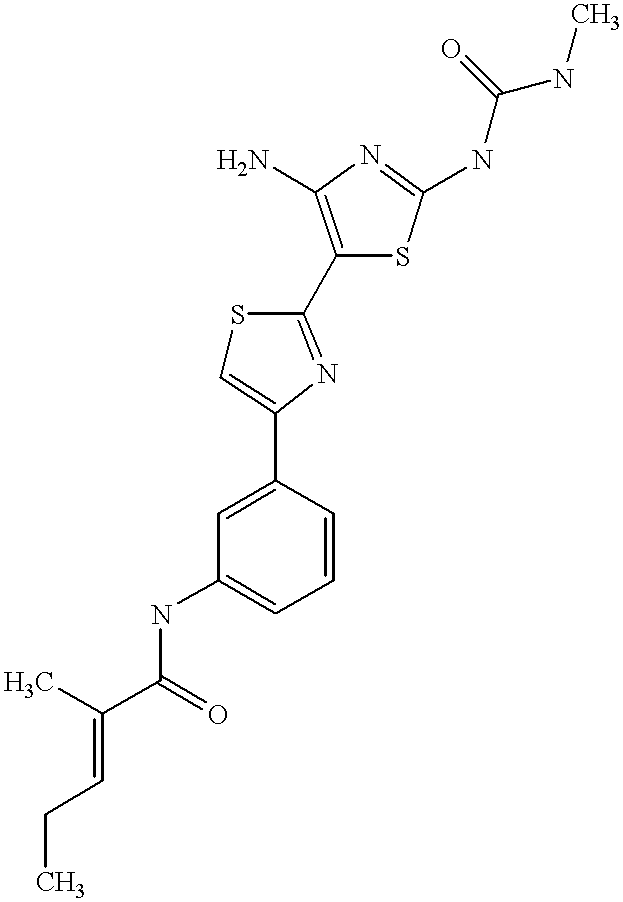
C(C(=O)NC1=CC=CC(C2=CSC(C3=C(N)N=C(NC(NC)=O)S3)=N2)=C1)(C)=CCC
